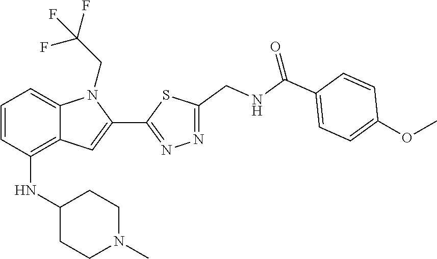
N1=C(C2=CC3=C(NC4CCN(C)CC4)C=CC=C3N2CC(F)(F)F)SC(CNC(C2=CC=C(OC)C=C2)=O)=N1
